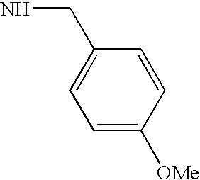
C1=C([OMe])C=CC(CN)=C1
